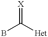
BC([Het])=[X]
